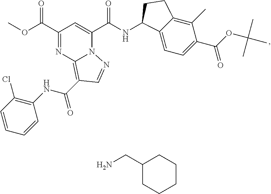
C1(C(OC)=O)=NC2=C(C(NC3=C(Cl)C=CC=C3)=O)C=NN2C(C(NC2C3=CC=C(C(OC(C)(C)C)=O)C(C)=C3CC2)=O)=C1.C1(CN)CCCCC1
